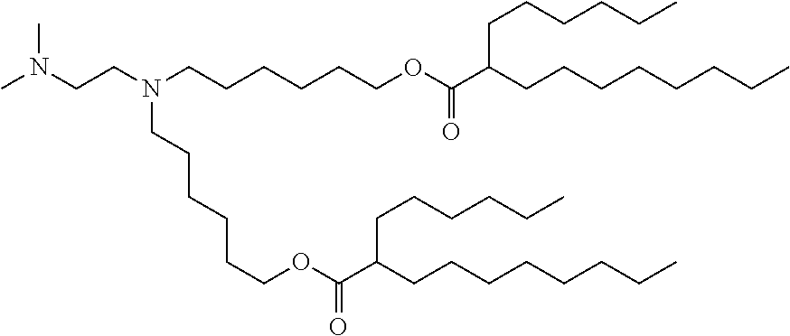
CN(CCN(CCCCCCOC(C(CCCCCCCC)CCCCCC)=O)CCCCCCOC(C(CCCCCCCC)CCCCCC)=O)C
